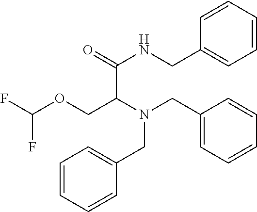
C(C(N(CC1=CC=CC=C1)CC1=CC=CC=C1)COC(F)F)(=O)NCC1=CC=CC=C1
